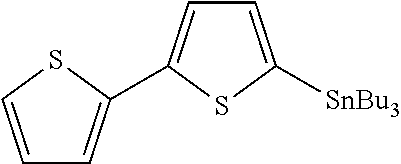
C1=C([SnBu3])SC(C2=CC=CS2)=C1
